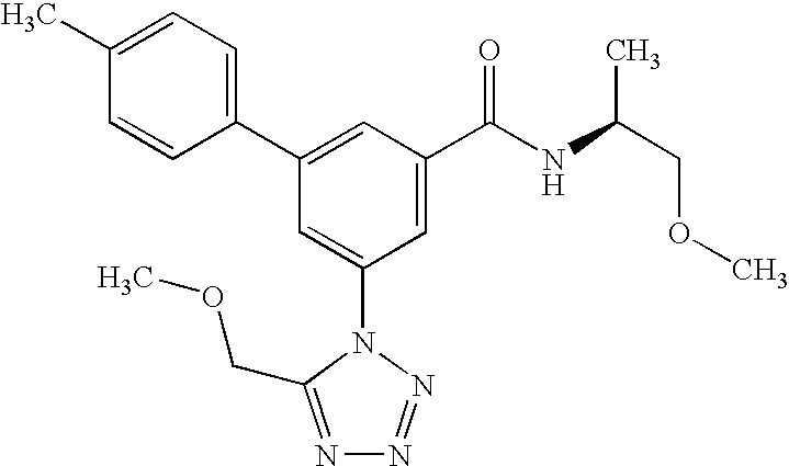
C1(C2=CC(C(NC(COC)C)=O)=CC(N3C(COC)=NN=N3)=C2)=CC=C(C)C=C1
